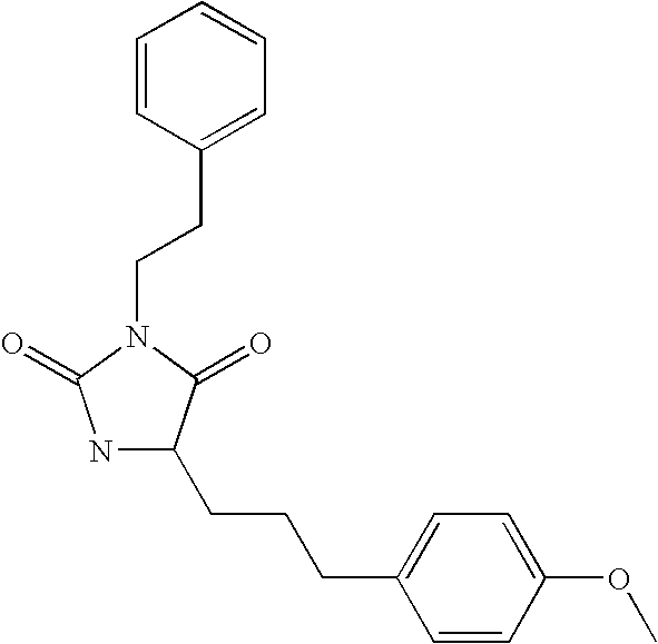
N1C(CCCC2=CC=C(OC)C=C2)C(=O)N(CCC2=CC=CC=C2)C1=O
